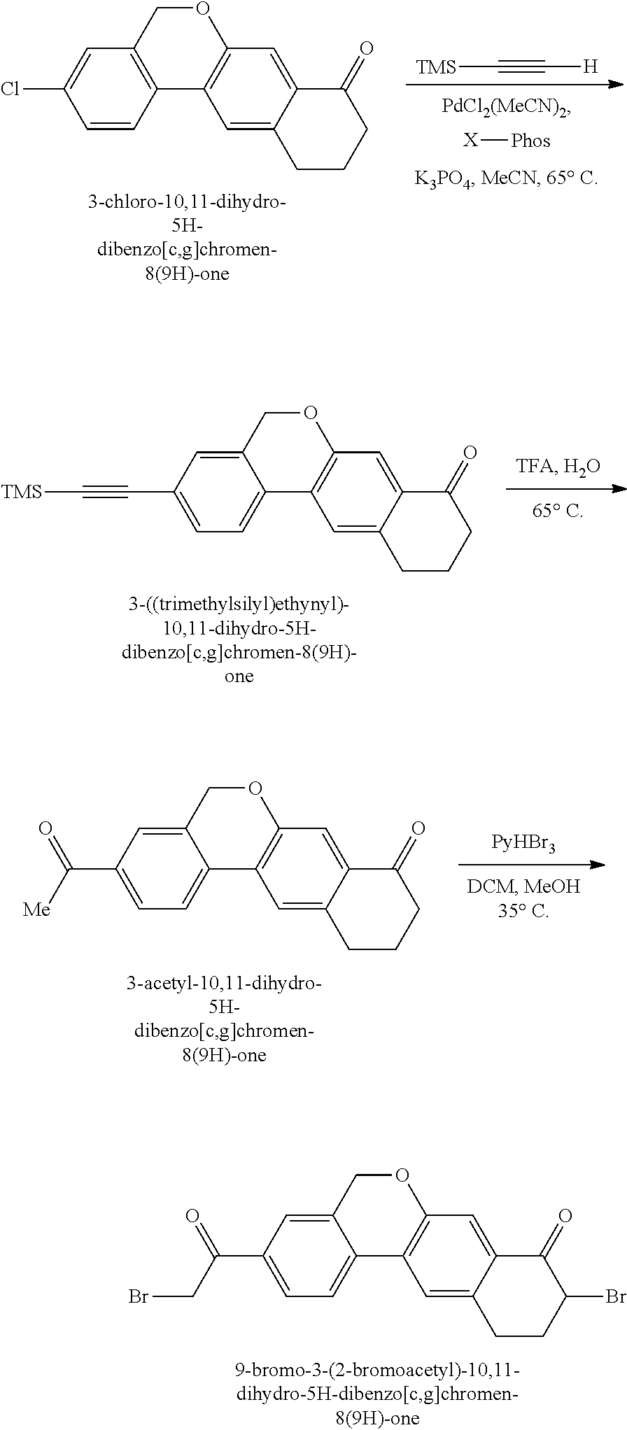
[X][Phos].[TMS]C#C[H].C12=C(COC3=C1C=C1C(=C3)C(=O)CCC1)C=C(Cl)C=C2.C12=CC=C(C#C[TMS])C=C1COC1=C2C=C2C(=C1)C(=O)CCC2.C12=CC=C(C([Me])=O)C=C1COC1=C2C=C2C(=C1)C(=O)CCC2.C12=CC=C(C(CBr)=O)C=C1COC1=C2C=C2C(=C1)C(=O)C(Br)CC2
